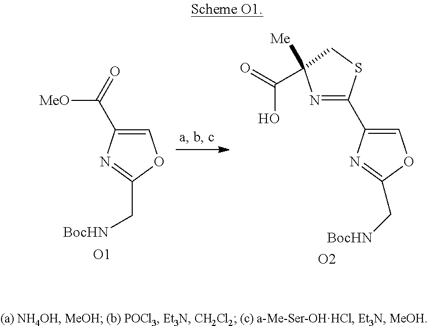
C1=C(C(=O)[MeO])N=C(C[BocHN])O1.[O1].N1=C(C2=COC(C[BocHN])=N2)SCC1([Me])C(=O)O.[O2]
